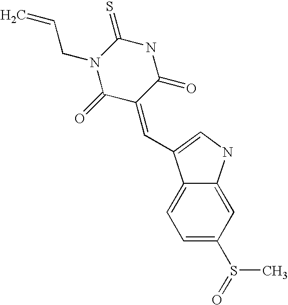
C12=CC=C(S(=O)C)C=C1NC=C2C=C1C(=O)NC(=S)N(CC=C)C1=O
